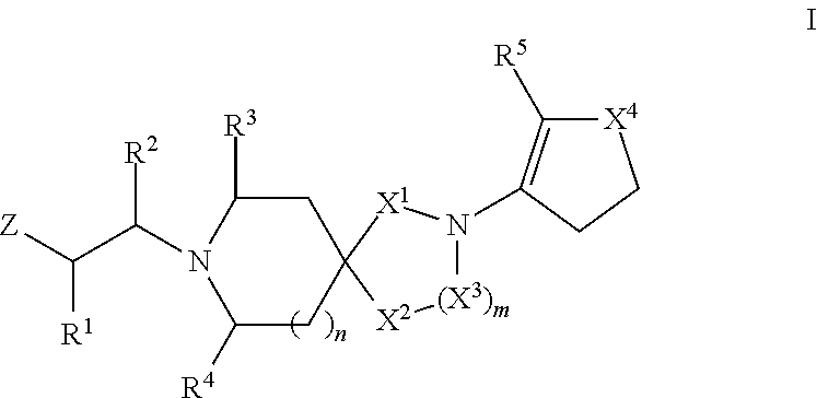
N1(C(C([Z])[R1])[R2])C([R4])CC2(CC1[R3])[X2][(X3)m]N(C1=C([R5])[X4]CC1)[X1]2
